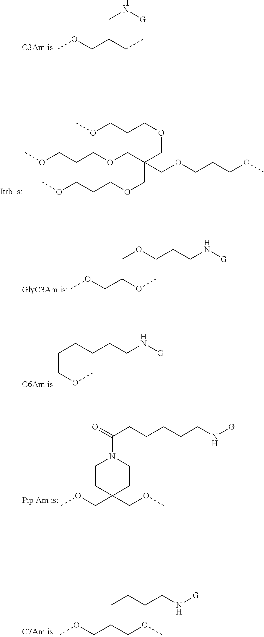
COCC(CC)CN[G].C(COCC(COCCCOC)(COCCCOC)COCCCOC)COC.COCC(OC)COCCCN[G].C(OC)CCCCCN[G].C1CC(COC)(COC)CCN1C(=O)CCCCCN[G].COCC(COC)CCCCN[G]
